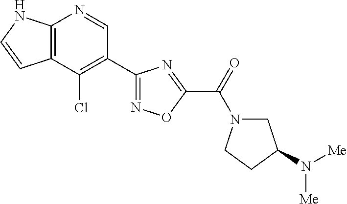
C12=C(C(Cl)=C(C3=NOC(C(=O)N4CC(N([Me])[Me])CC4)=N3)C=N1)C=CN2
